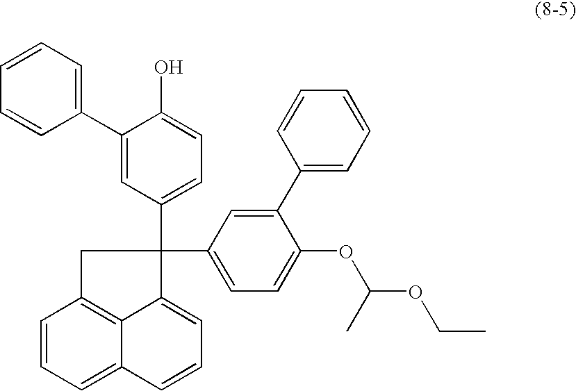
C1=CC=C2C3=C1CC(C1=CC=C(OC(OCC)C)C(C4=CC=CC=C4)=C1)(C1=CC=C(O)C(C4=CC=CC=C4)=C1)C3=CC=C2
